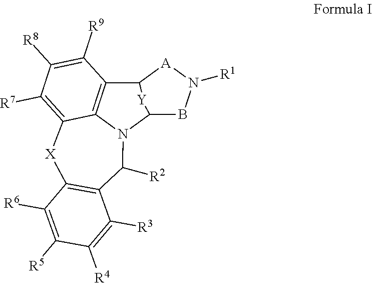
C12C3=C4N(C(BN([R1])[A]1)[Y]2)C([R2])C1=C([X]C4=C([R7])C([R8])=C3[R9])C([R6])=C([R5])C([R4])=C1[R3]
